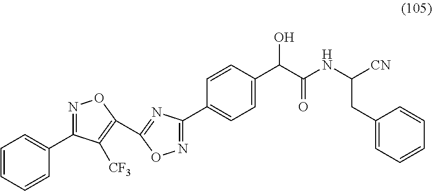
C1=CC=CC(C2=NOC(C3=NC(C4=CC=C(C(C(NC([CN])CC5=CC=CC=C5)=O)O)C=C4)=NO3)=C2[CF3])=C1
